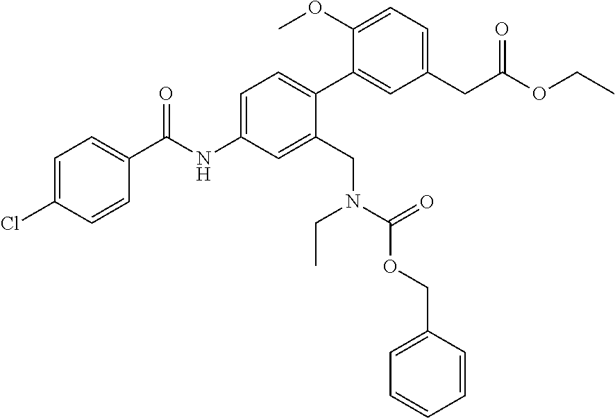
C1=C(NC(C2=CC=C(Cl)C=C2)=O)C=C(CN(CC)C(OCC2=CC=CC=C2)=O)C(C2=CC(CC(OCC)=O)=CC=C2OC)=C1
